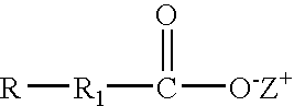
[R][R1]C([O-Z+])=O
